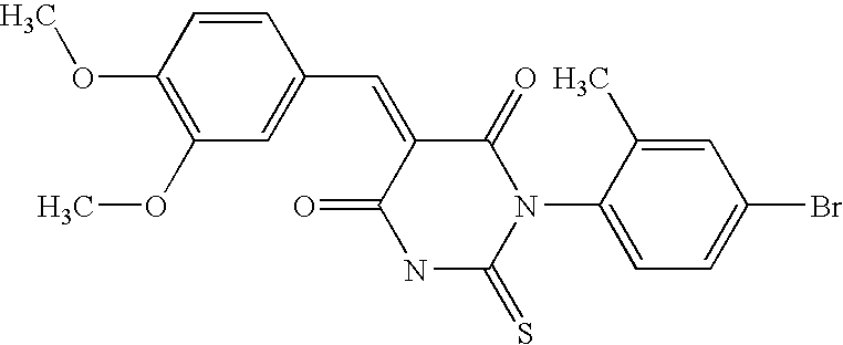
C1(C=C2C(=O)N(C3=CC=C(Br)C=C3C)C(=S)NC2=O)=CC(OC)=C(OC)C=C1
